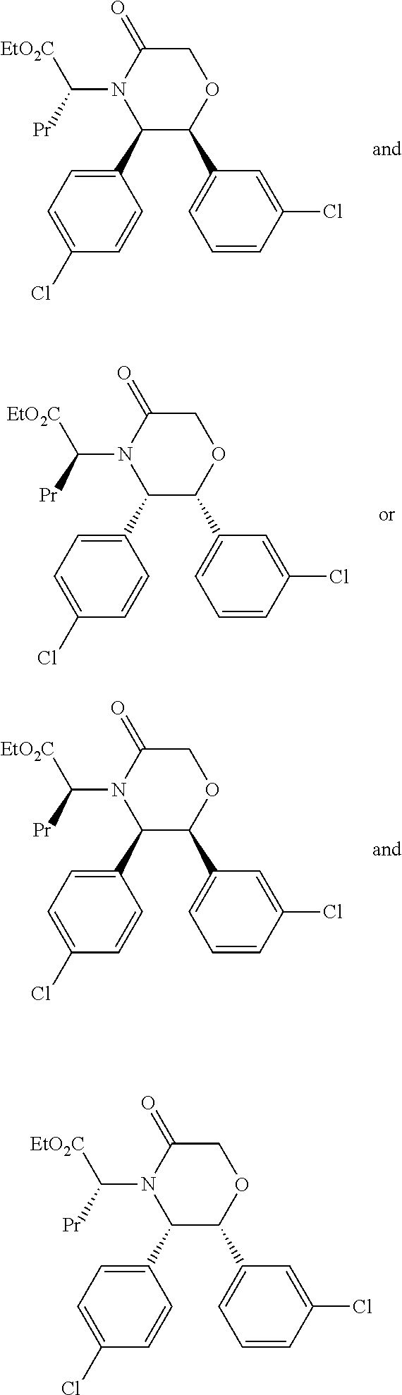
C1(C2=CC=C(Cl)C=C2)C(C2=CC=CC(Cl)=C2)OCC(=O)N1C([Pr])[EtO2C].C1(C2=CC=C(Cl)C=C2)C(C2=CC=CC(Cl)=C2)OCC(=O)N1C([Pr])[EtO2C].C1(C2=CC=C(Cl)C=C2)C(C2=CC=CC(Cl)=C2)OCC(=O)N1C([Pr])[EtO2C].C1(C2=CC=C(Cl)C=C2)C(C2=CC=CC(Cl)=C2)OCC(=O)N1C([Pr])[EtO2C]
